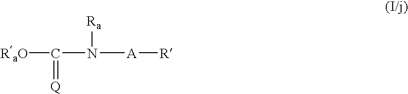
[RaO]C(N([A][R])[Ra])=[Q]
